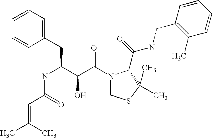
C(NC(C(C(N1CSC(C)(C)C1C(NCC1=C(C)C=CC=C1)=O)=O)O)CC1=CC=CC=C1)(=O)C=C(C)C
